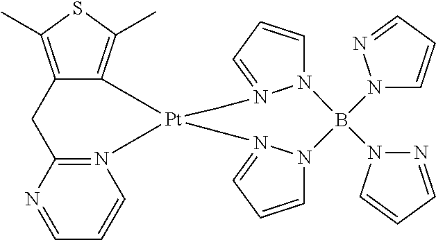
N12=C(N=CC=C1)CC1=C(C)SC(C)=C1[Pt]21CN2=CC=CN2B(N2C=CC=N2)(N2N=CC=C2)N2C=CC=N2C1
